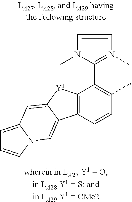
C1=CN(C)=C(C2=C(C)C=CC3=C2[Y1]C2=CC4=CC=CN4C=C32)N1C
